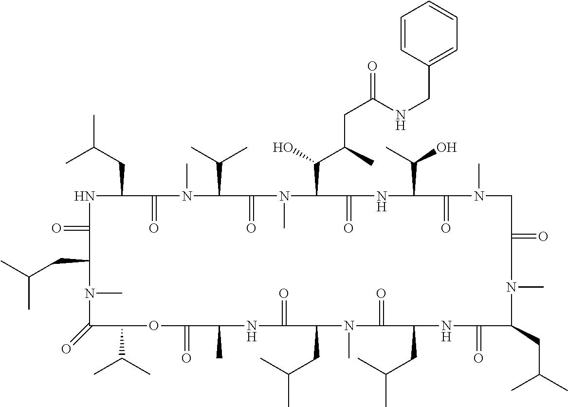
N1C(=O)C(CC(C)C)N(C)C(=O)C(C(C)C)OC(=O)C(C)NC(=O)C(CC(C)C)N(C)C(=O)C(CC(C)C)NC(=O)C(CC(C)C)N(C)C(=O)CN(C)C(=O)C(C(C)O)NC(=O)C(C(O)C(CC(=O)NCC2=CC=CC=C2)C)N(C)C(=O)C(C(C)C)N(C)C(=O)C1CC(C)C
